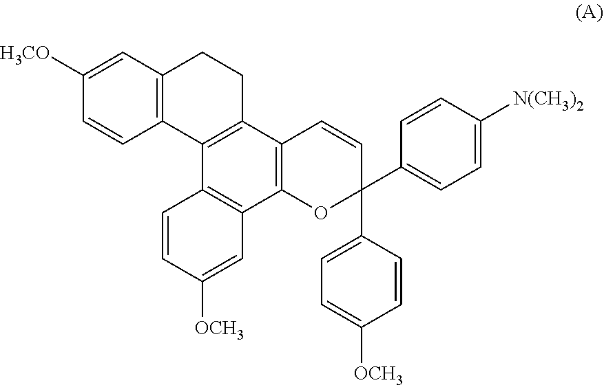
C12=C(C3=C(C4=C1C=CC([OCH3])=C4)OC(C1=CC=C([OCH3])C=C1)(C1=CC=C([N(CH3)2])C=C1)C=C3)CCC1=C2C=CC([H3CO])=C1
